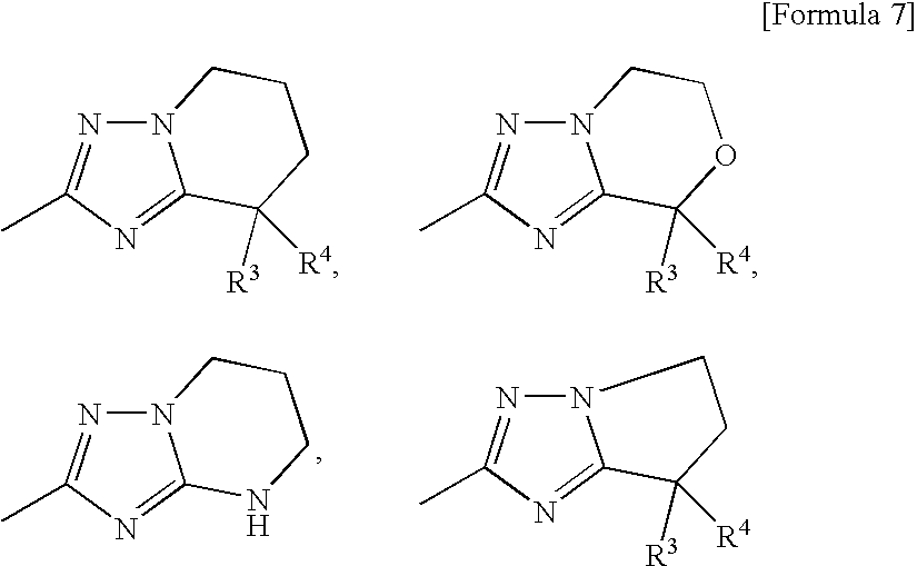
N12N=C(C)N=C1C([R4])([R3])CCC2.N12N=C(C)N=C1C([R4])([R3])OCC2.N12N=C(C)N=C1NCCC2.N12N=C(C)N=C1C([R4])([R3])CC2
